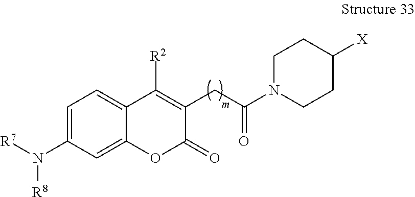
C1=C(N([R7])[R8])C=C2C(=C1)C([R2])=C(CC(=O)N1CCC([X])CC1)C(=O)O2
